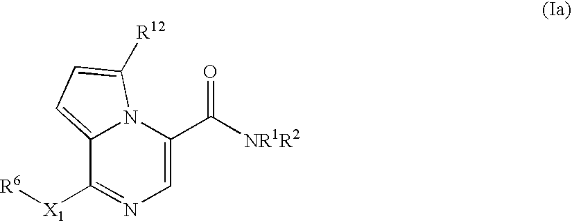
C1=C(C([NR1R2])=O)N2C(=CC=C2[R12])C([X1][R6])=N1
